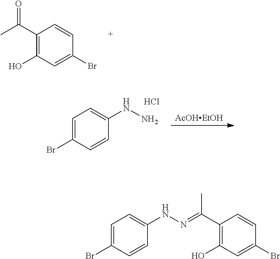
C1(O)=C(C(C)=O)C=CC(Br)=C1.[AcOHEtOH].C1(Br)=CC=C(NN)C=C1.Cl.C1(O)=C(C(=NNC2=CC=C(Br)C=C2)C)C=CC(Br)=C1
